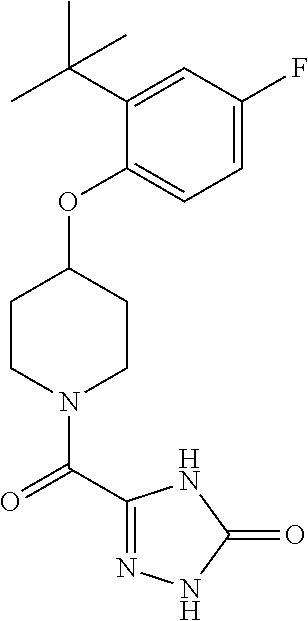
C1=C(F)C=C(C(C)(C)C)C(OC2CCN(C(=O)C3=NNC(=O)N3)CC2)=C1
